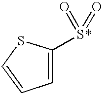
C1=C([S*](=O)=O)SC=C1
